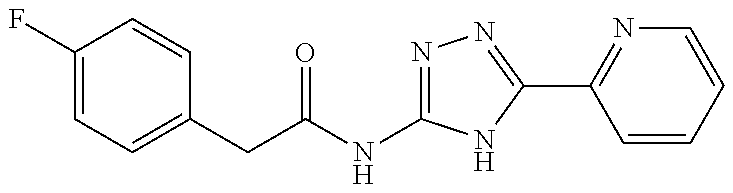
C(C(=O)NC1=NN=C(C2=NC=CC=C2)N1)C1=CC=C(F)C=C1
